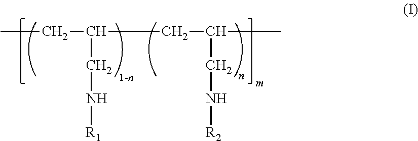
CCC(CC(C)CN[R2])CN[R1]
